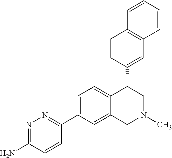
N1=C(N)C=CC(C2=CC=C3C(=C2)CN(C)CC3C2=CC3=C(C=C2)C=CC=C3)=N1
